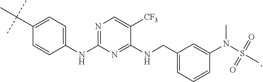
C1(C(C)(C)C)=CC=C(NC2=NC=C([CF3])C(NCC3=CC=CC(N(S(C)(=O)=O)C)=C3)=N2)C=C1
